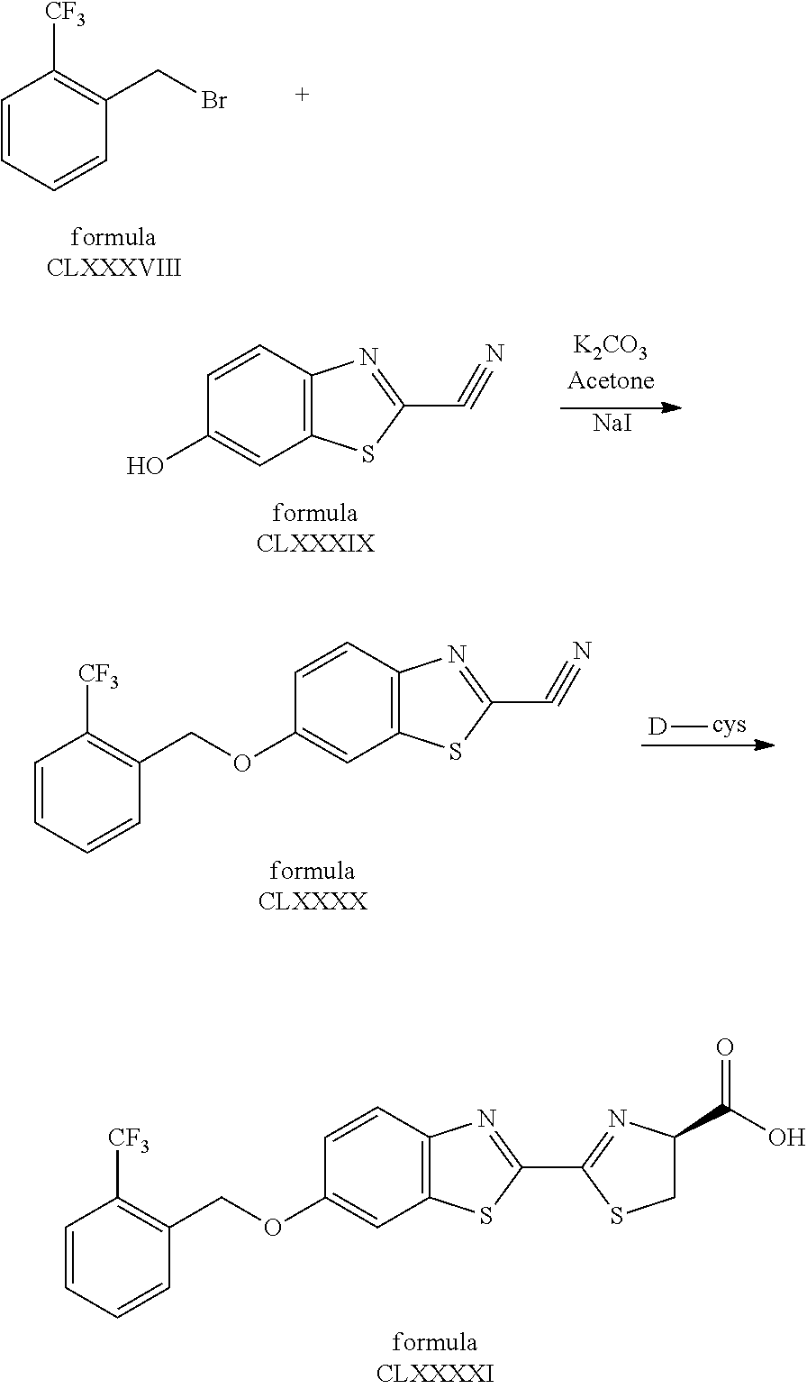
C1=CC=CC(CBr)=C1[CF3].C12=C(C=CC(O)=C1)N=C(C#N)S2.[NaI].[D][cys].C12=C(C=CC(OCC3=C([CF3])C=CC=C3)=C1)N=C(C#N)S2.C12=C(C=CC(OCC3=C([CF3])C=CC=C3)=C1)N=C(C1=NC(C(O)=O)CS1)S2
